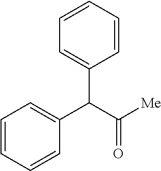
C1=CC=CC(C(C([Me])=O)C2=CC=CC=C2)=C1
